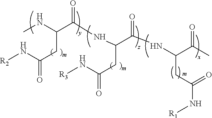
CNC(C(NC(C(NC(CC(N[R1])=O)C(C)=O)=O)CC(=O)N[R3])=O)CC(=O)N[R2]
